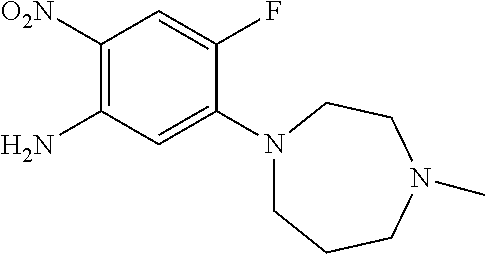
C1([O2N])=C(N)C=C(N2CCCN(C)CC2)C(F)=C1
